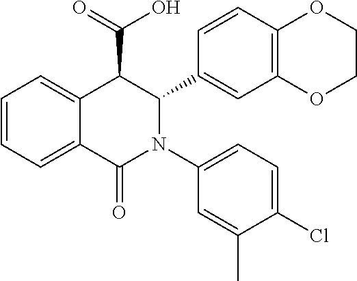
C1=CC=C2C(=C1)C(C(=O)O)C(C1=CC3=C(C=C1)OCCO3)N(C1=CC=C(Cl)C(C)=C1)C2=O
